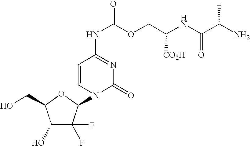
C1(O)C(F)(F)C(N2C(=O)N=C(NC(OCC(NC(C(N)C)=O)[CO2H])=O)C=C2)OC1CO
